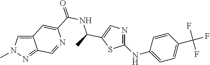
C12=CN(C)N=C1C=NC(C(NC(C)C1=CN=C(NC3=CC=C(C(F)(F)F)C=C3)S1)=O)=C2
